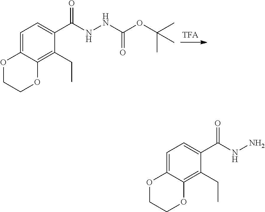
C1=C2C(=C(CC)C(C(=O)NNC(OC(C)(C)C)=O)=C1)OCCO2.C1=C2C(=C(CC)C(C(=O)NN)=C1)OCCO2
